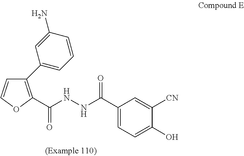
C1(C(=O)NNC(=O)C2=C(C3=CC=CC(N)=C3)C=CO2)=CC=C(O)C([CN])=C1
